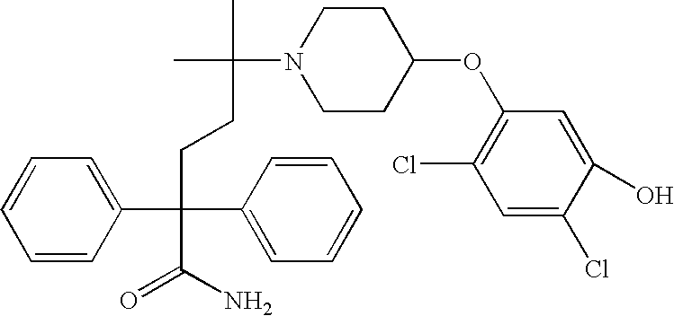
C1=CC(C(CCC(C)(C)N2CCC(OC3=C(Cl)C=C(Cl)C(O)=C3)CC2)(C2=CC=CC=C2)C(N)=O)=CC=C1
